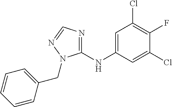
C1(NC2=CC(Cl)=C(F)C(Cl)=C2)=NC=NN1CC1=CC=CC=C1
